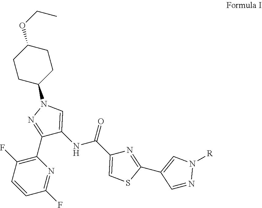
C1(OCC)CCC(N2C=C(NC(=O)C3=CSC(C4=CN([R])N=C4)=N3)C(C3=C(F)C=CC(F)=N3)=N2)CC1
